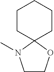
C1COC2(N1C)CCCCC2
